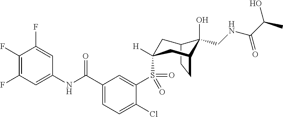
C1(F)=C(F)C=C(NC(C2=CC=C(Cl)C(S(=O)(=O)C3([H])CC4C(O)(CNC(C(O)C)=O)C(CC4)C3)=C2)=O)C=C1F
